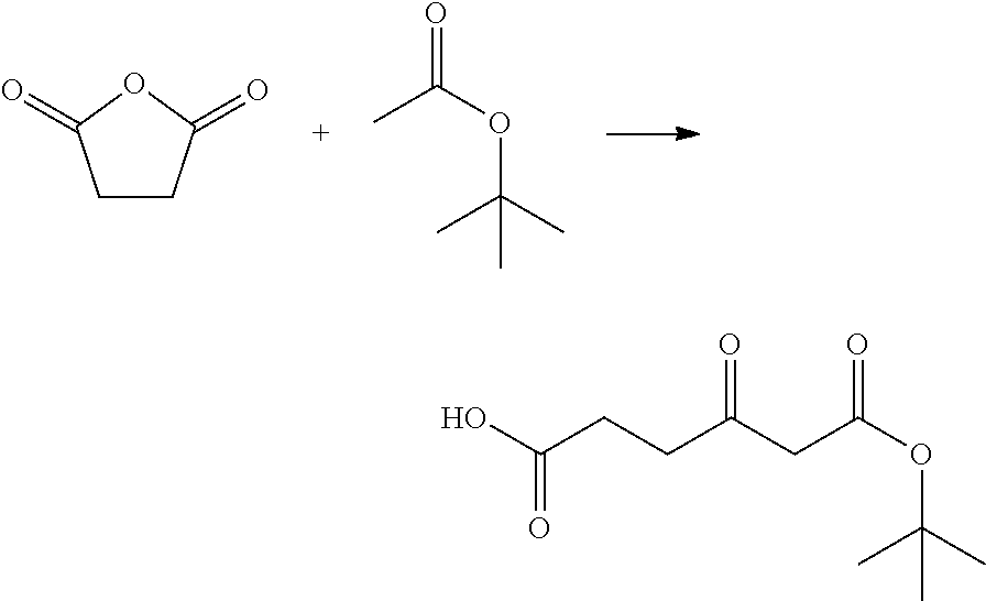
C1CC(=O)OC1=O.CC(OC(C)(C)C)=O.C(OC(C)(C)C)(=O)CC(CCC(O)=O)=O
